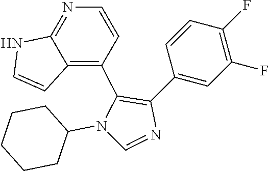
C1=CC(C2=C(C3=C4C(=NC=C3)NC=C4)N(C3CCCCC3)C=N2)=CC(F)=C1F
